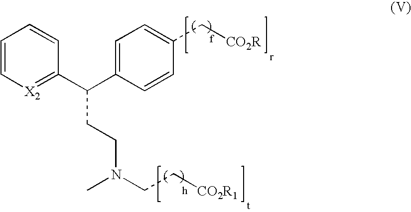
C1=C[X2]=C(C(C2=CC=C(C[CO2R])C=C2)CCN(CC[CO2R1])C)C=C1
